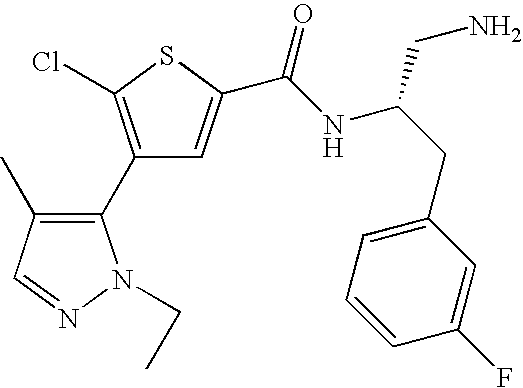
C1(C2=C(C)C=NN2CC)=C(Cl)SC(C(NC(CC2=CC=CC(F)=C2)CN)=O)=C1
